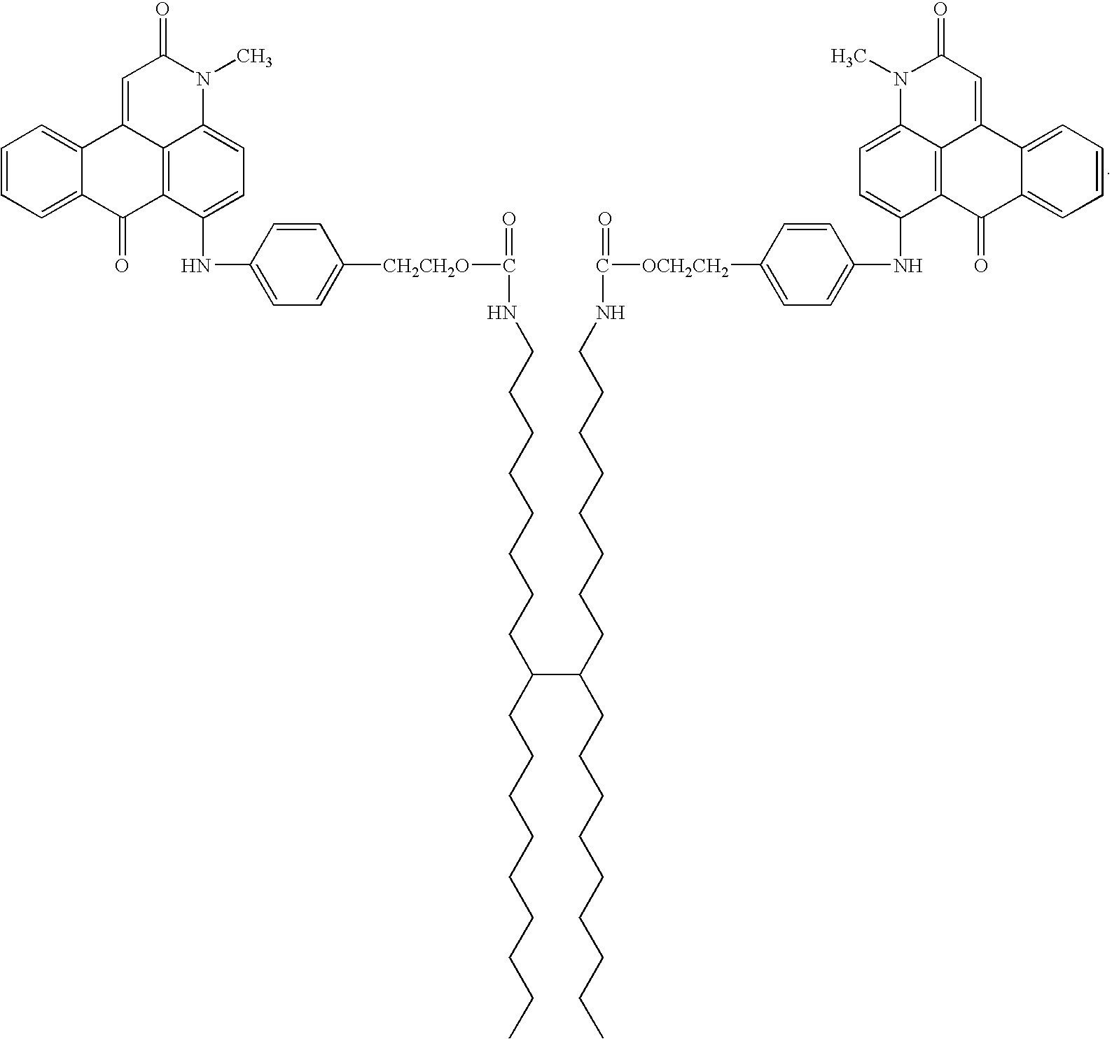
C1=C2C(=CC=C1)C1=CC(=O)N(C)C3=CC=C(NC4=CC=C([CH2CH2O]C(=O)NCCCCCCCCC(CCCCCCCCC)C(CCCCCCCCNC(=O)[OCH2CH2]C5=CC=C(NC6=CC=C7C8=C6C(=O)C6=CC=CC=C6C8=CC(=O)N7C)C=C5)CCCCCCCCC)C=C4)C(=C13)C2=O
